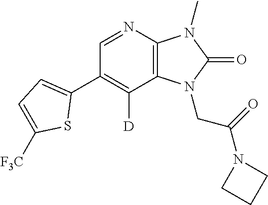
C1(C2=CC=C([F3C])S2)=C([D])C2=C(N=C1)N(C)C(=O)N2CC(=O)N1CCC1
